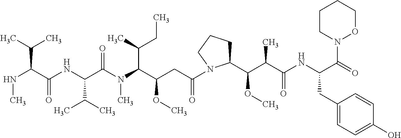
CNC(C(NC(C(N(C(C(CC(N1C(C(C(C(NC(CC2=CC=C(O)C=C2)C(=O)N2OCCCC2)=O)C)OC)CCC1)=O)OC)C(C)CC)C)=O)C(C)C)=O)C(C)C
